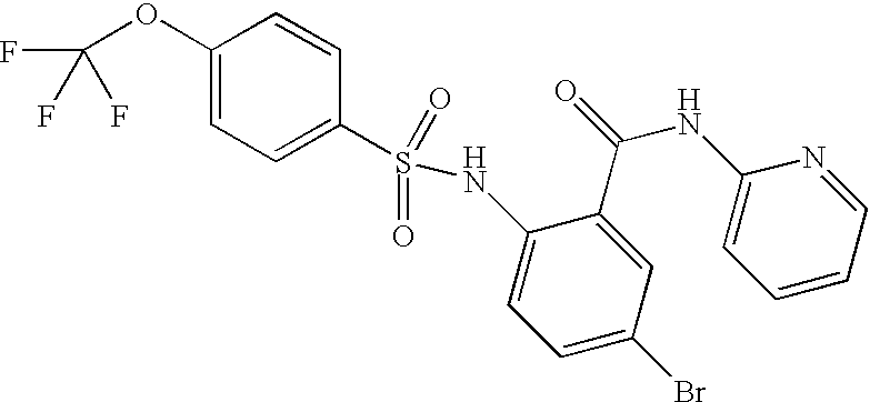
C1(OC(F)(F)F)=CC=C(S(=O)(=O)NC2=CC=C(Br)C=C2C(NC2=CC=CC=N2)=O)C=C1
